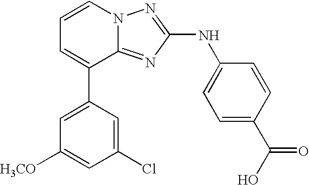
C1=CN2C(=NC(NC3=CC=C(C(O)=O)C=C3)=N2)C(C2=CC([H3CO])=CC(Cl)=C2)=C1
